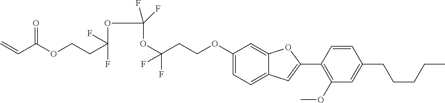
C1(OCCC(OC(OC(CCOC(C=C)=O)(F)F)(F)F)(F)F)=CC=C2C(=C1)OC(C1=C(OC)C=C(CCCCC)C=C1)=C2
